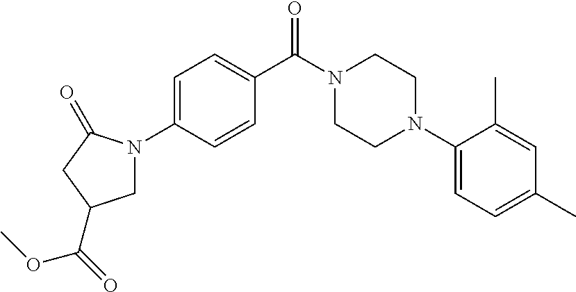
C1=C(N2CC(C(OC)=O)CC2=O)C=CC(C(N2CCN(C3=CC=C(C)C=C3C)CC2)=O)=C1
